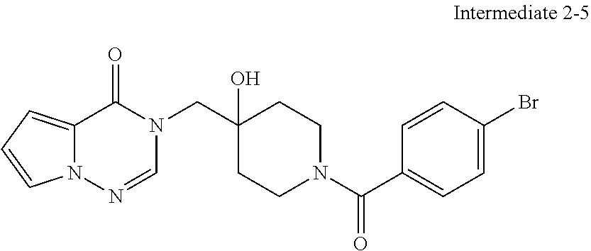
C12=CC=CN1N=CN(CC1(O)CCN(C(C3=CC=C(Br)C=C3)=O)CC1)C2=O
